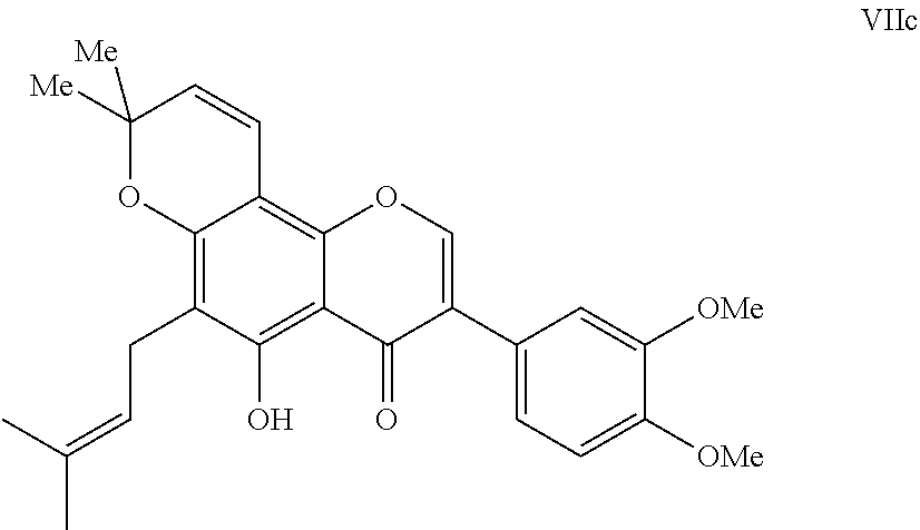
C12=C(CC=C(C)C)C(O)=C3C(=C1C=CC([Me])([Me])O2)OC=C(C1=CC=C([OMe])C([OMe])=C1)C3=O
